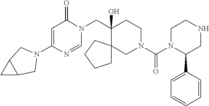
C1(N2CC3CC3C2)=CC(=O)N(CC2(O)CCN(C(=O)N3C(C4=CC=CC=C4)CNCC3)CC23CCCC3)C=N1
